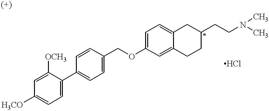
C1=C([OCH3])C(C2=CC=C(COC3=CC=C4C(=C3)CCC(CCN(C)C)C4)C=C2)=CC=C1[H3CO]
